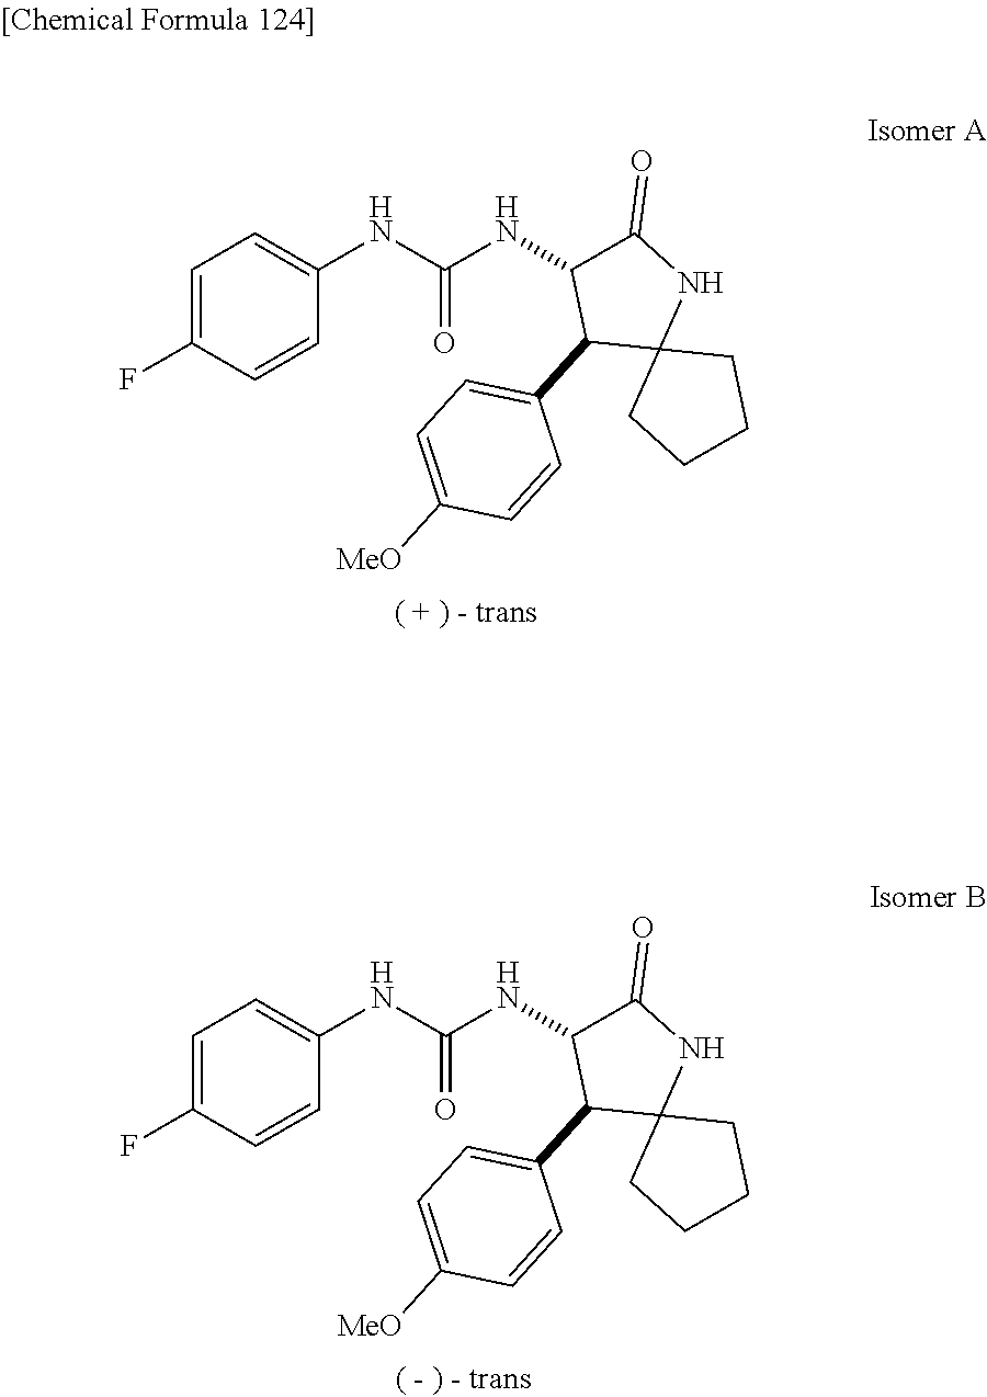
C1=C(F)C=CC(NC(NC2C(=O)NC3(C2C2=CC=C([MeO])C=C2)CCCC3)=O)=C1.C1=C(F)C=CC(NC(NC2C(=O)NC3(C2C2=CC=C([MeO])C=C2)CCCC3)=O)=C1
